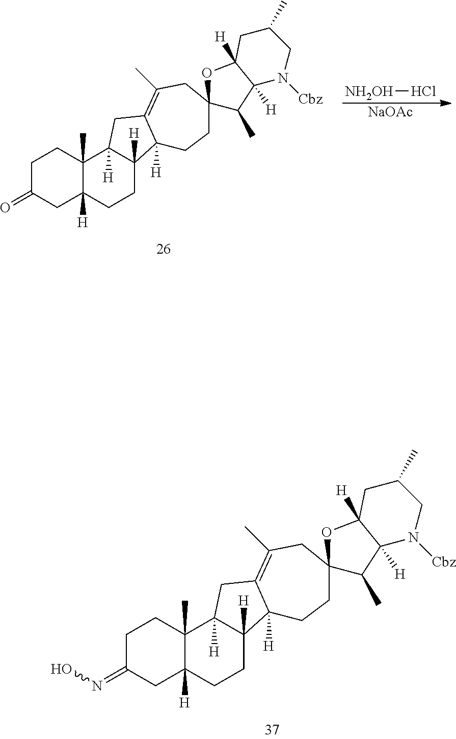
C1C(=NO)CC2([H])C(C)(C1)C1([H])C([H])(CC2)C2([H])C(=C(C)CC3(CC2)C(C)C2([H])C([H])(O3)CC(C)CN2[Cbz])C1.C1C(=O)CC2([H])C(C)(C1)C1([H])C([H])(CC2)C2([H])C(=C(C)CC3(CC2)C(C)C2([H])C([H])(O3)CC(C)CN2[Cbz])C1.[NH2OH]Cl.[NaOAc]
